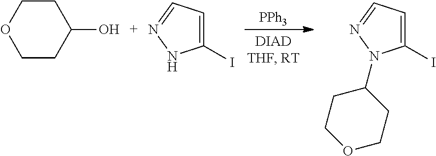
C1CC(O)CCO1.N1=CC=C(I)N1.[PPh3].N1=CC=C(I)N1C1CCOCC1
